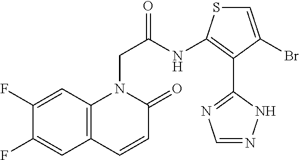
C12=C(C=C(F)C(F)=C1)N(CC(NC1=C(C3=NC=NN3)C(Br)=CS1)=O)C(=O)C=C2
